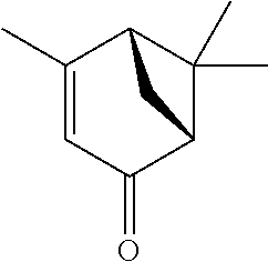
C12C(=O)C=C(C)C(C1(C)C)C2
